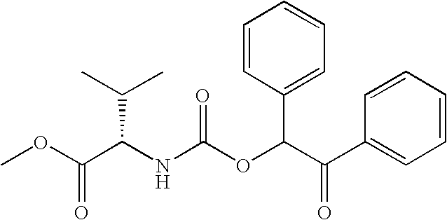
C1=CC(C(C(OC(NC(C(OC)=O)C(C)C)=O)C2=CC=CC=C2)=O)=CC=C1
